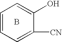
C1=CC=C([CN])C(O)=C1.B
